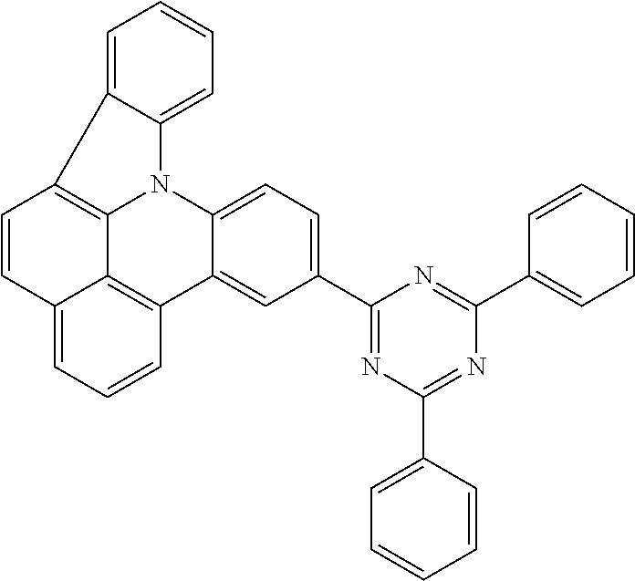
C1=CC=C2C(=C1)C1=C3N2C2=CC=C(C4=NC(C5=CC=CC=C5)=NC(C5=CC=CC=C5)=N4)C=C2C2=C3C(=CC=C2)C=C1
